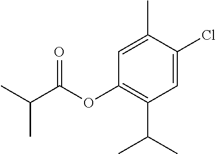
C1=C(Cl)C(C)=CC(OC(C(C)C)=O)=C1C(C)C
